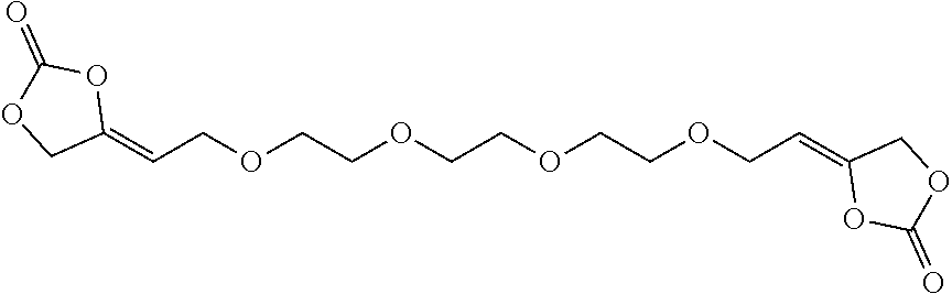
C1(=CCOCCOCCOCCOCC=C2OC(=O)OC2)OC(=O)OC1
